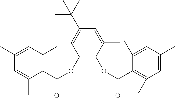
C1(OC(=O)C2=C(C)C=C(C)C=C2C)=C(OC(=O)C2=C(C)C=C(C)C=C2C)C(C)=CC(C(C)(C)C)=C1
